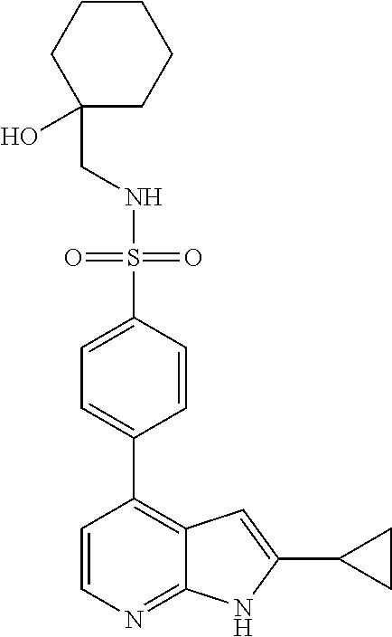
C(NS(=O)(=O)C1=CC=C(C2=C3C(=NC=C2)NC(C2CC2)=C3)C=C1)C1(O)CCCCC1
